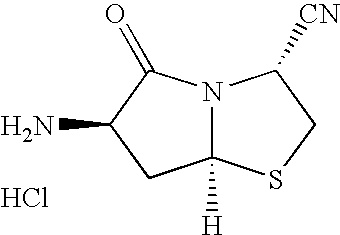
C12([H])N(C(=O)C(N)C1)C([CN])CS2.Cl
